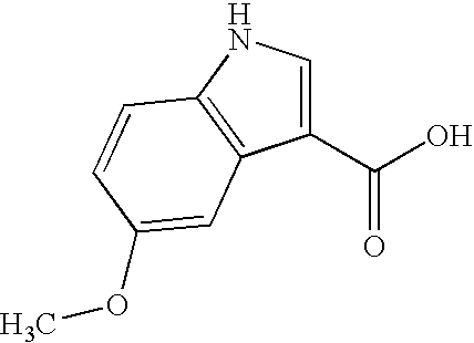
C1(C(O)=O)=CNC2=C1C=C(OC)C=C2
